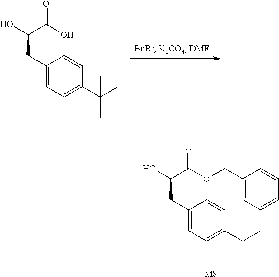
C1(CC(C(O)=O)O)=CC=C(C(C)(C)C)C=C1.C1(CC(C(OCC2=CC=CC=C2)=O)O)=CC=C(C(C)(C)C)C=C1.[M8]
